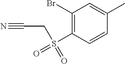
C1(Br)=C(S(=O)(=O)CC#N)C=CC(C)=C1
